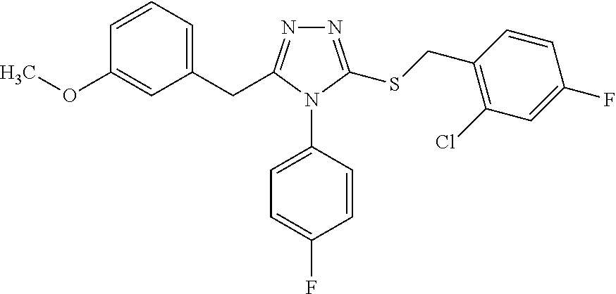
C1=CC=C(CC2=NN=C(SCC3=C(Cl)C=C(F)C=C3)N2C2=CC=C(F)C=C2)C=C1OC
